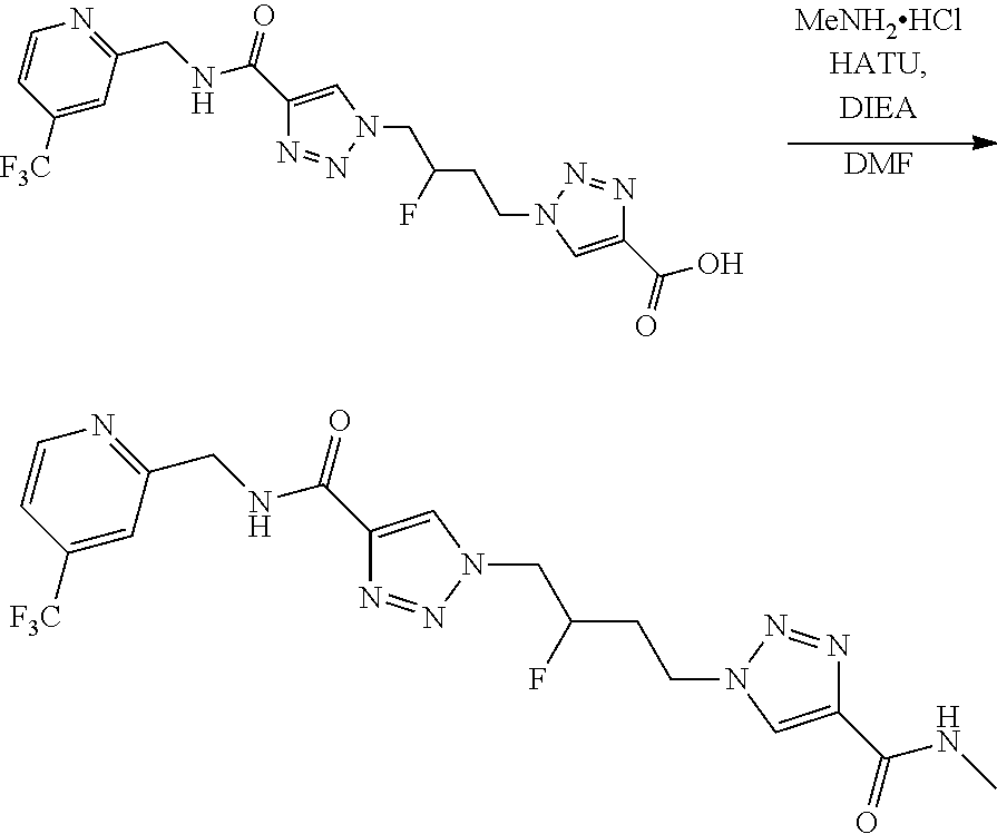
[DMF].C1=CC([F3C])=CC(CNC(C2=CN(CC(CCN3N=NC(C(O)=O)=C3)F)N=N2)=O)=N1.C1=CC([F3C])=CC(CNC(C2=CN(CC(CCN3N=NC(C(NC)=O)=C3)F)N=N2)=O)=N1
